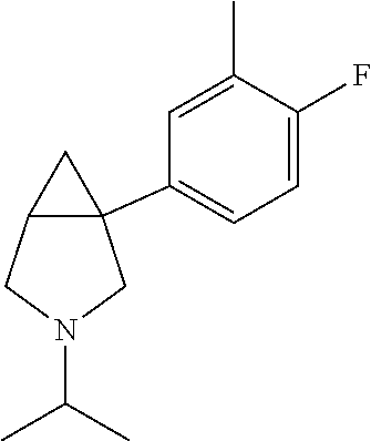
C12(C3=CC=C(F)C(C)=C3)C(CN(C(C)C)C1)C2
